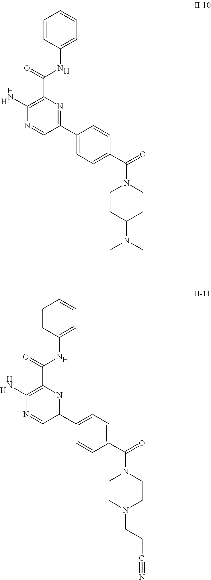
[H].[H].C1=CC(NC(C2=C(N)N=CC(C3=CC=C(C(=O)N4CCC(N(C)C)CC4)C=C3)=N2)=O)=CC=C1.[H].[H].C1=CC(NC(C2=C(N)N=CC(C3=CC=C(C(=O)N4CCN(CCC#N)CC4)C=C3)=N2)=O)=CC=C1
